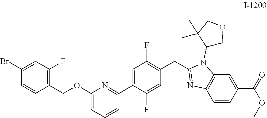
C1=C(C2=NC(OCC3=C(F)C=C(Br)C=C3)=CC=C2)C(F)=CC(CC2=NC3=C(N2C2COCC2(C)C)C=C(C(OC)=O)C=C3)=C1F
